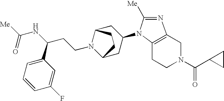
C1CN(C(C2CC2)=O)CC2=C1N(C1CC3N(CCC(NC([Me])=O)C4=CC=CC(F)=C4)C(C1)CC3)C([Me])=N2
